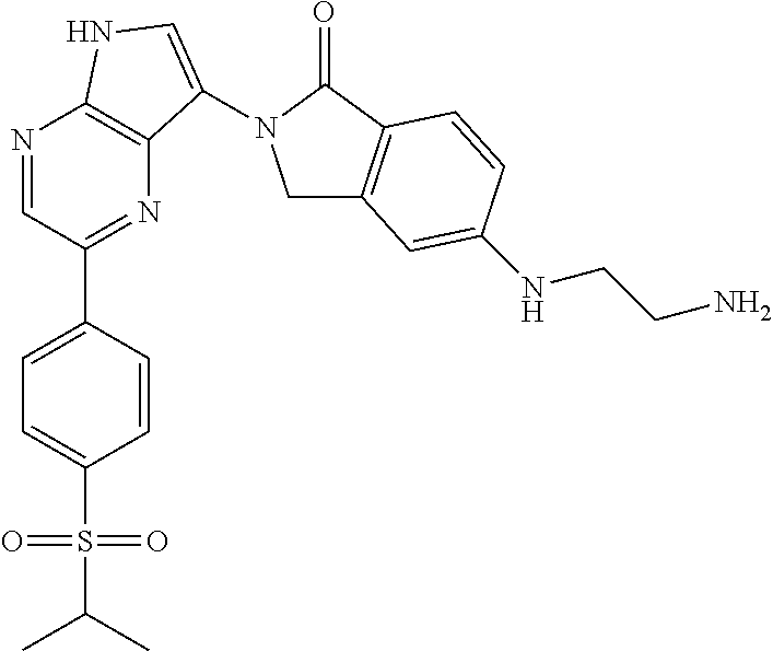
N1=CC(C2=CC=C(S(=O)(=O)C(C)C)C=C2)=NC2=C1NC=C2N1CC2=C(C1=O)C=CC(NCCN)=C2
